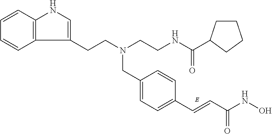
C1=C(CN(CCC2=CNC3=C2C=CC=C3)CCNC(=O)C2CCCC2)C=CC(C=CC(NO)=O)=C1
